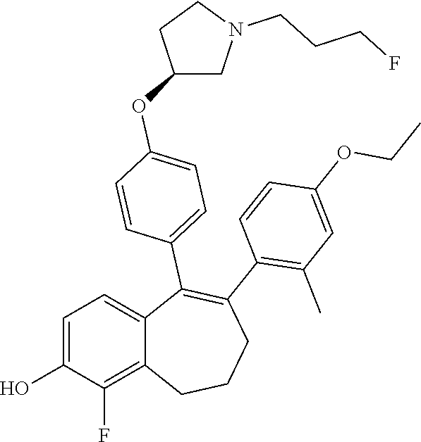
C1=C(O)C(F)=C2C(=C1)C(C1=CC=C(OC3CN(CCCF)CC3)C=C1)=C(C1=C(C)C=C(OCC)C=C1)CCC2
